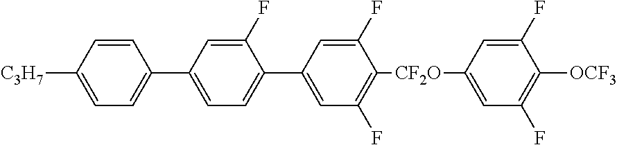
C1=CC([C3H7])=CC=C1C1=CC=C(C2=CC(F)=C([CF2O]C3=CC(F)=C([OCF3])C(F)=C3)C(F)=C2)C(F)=C1
